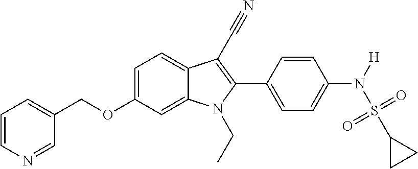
C1=C(OCC2=CC=CN=C2)C=C2C(=C1)C(C#N)=C(C1=CC=C(N(S(C3CC3)(=O)=O)[H])C=C1)N2CC
